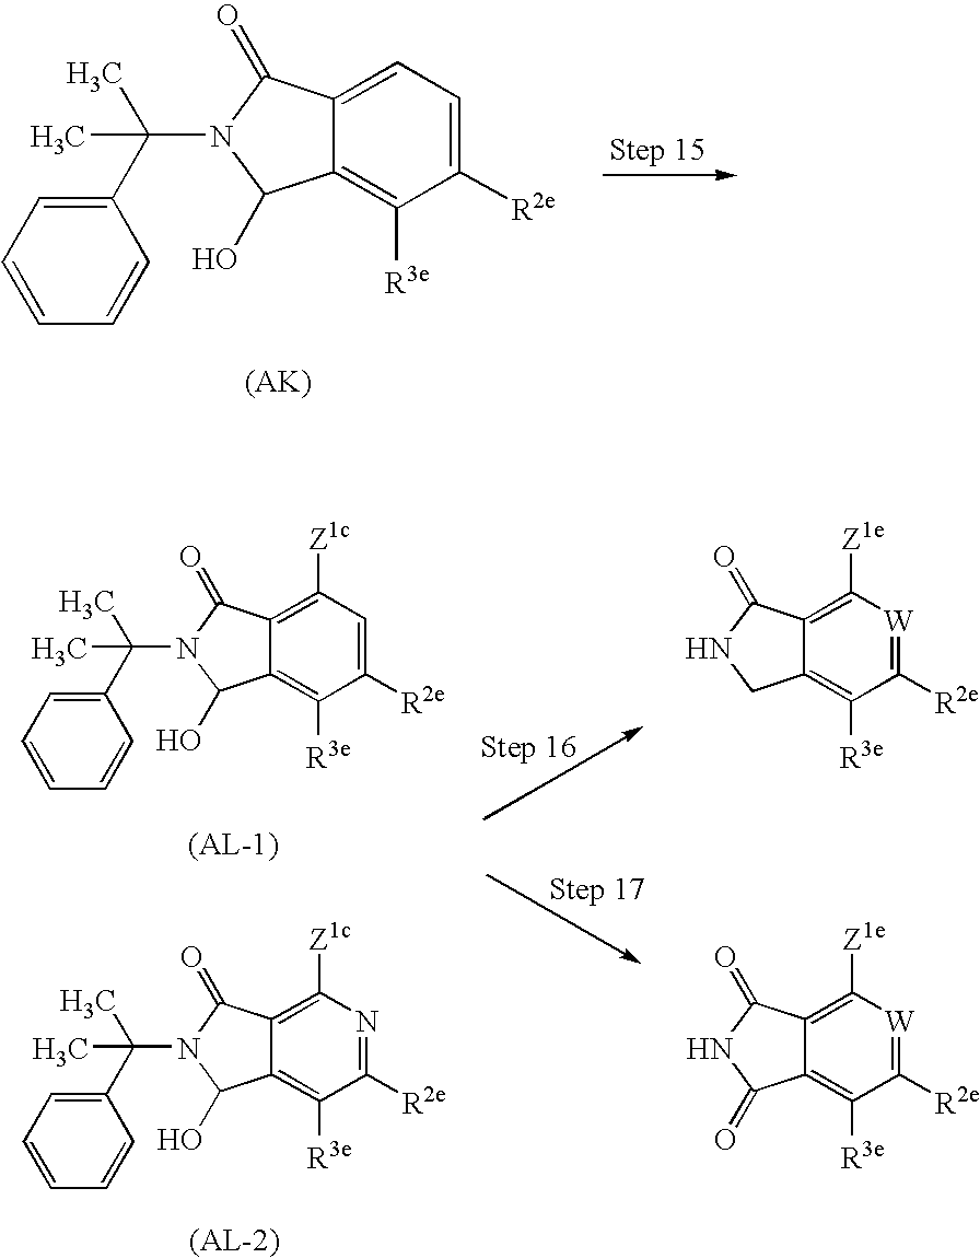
C1(C(N2C(O)C3=C([R3e])C([R2e])=CC=C3C2=O)(C)C)=CC=CC=C1.C1(C(N2C(O)C3=C([R3e])C([R2e])=CC([Z1c])=C3C2=O)(C)C)=CC=CC=C1.C1(C(N2C(O)C3=C([R3e])C([R2e])=NC([Z1c])=C3C2=O)(C)C)=CC=CC=C1.N1CC2=C([R3e])C([R2e])=[W]C([Z1e])=C2C1=O.N1C(=O)C2=C([R3e])C([R2e])=[W]C([Z1e])=C2C1=O
